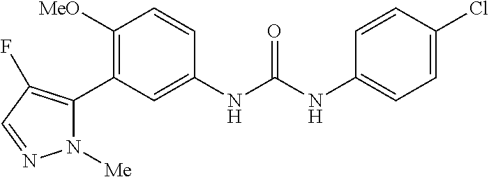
C1([MeO])=C(C2=C(F)C=NN2[Me])C=C(NC(NC2=CC=C(Cl)C=C2)=O)C=C1
